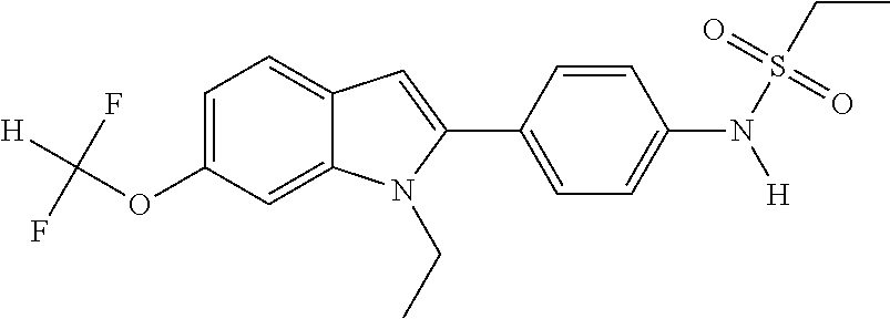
C1=C(OC([H])(F)F)C=C2C(=C1)C=C(C1=CC=C(N(S(CC)(=O)=O)[H])C=C1)N2CC
